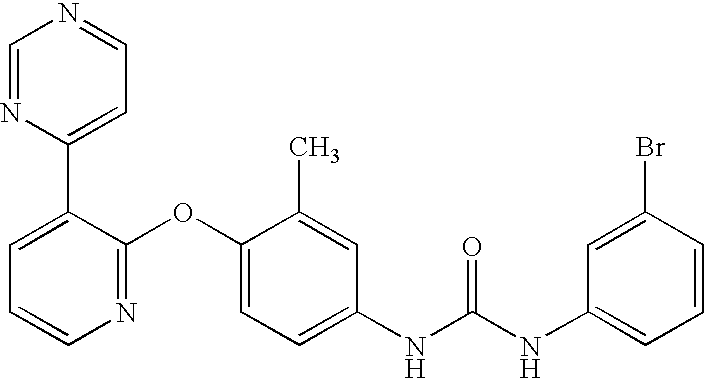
C1=NC(C2=CC=CN=C2OC2=CC=C(NC(=O)NC3=CC=CC(Br)=C3)C=C2C)=CC=N1
